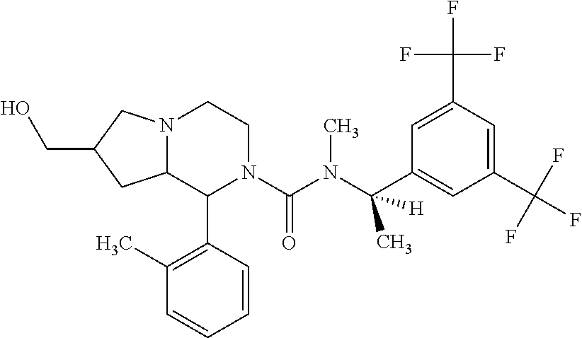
N12C(C(C3=C(C)C=CC=C3)N(C(N(C)C(C3=CC(C(F)(F)F)=CC(C(F)(F)F)=C3)(C)[H])=O)CC1)CC(CO)C2
